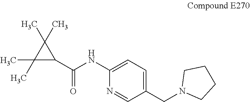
C1(NC(=O)C2C(C)(C)C2(C)C)=CC=C(CN2CCCC2)C=N1
